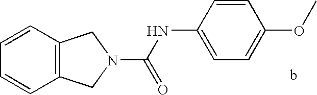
C12=C(C=CC=C1)CN(C(NC1=CC=C(OC)C=C1)=O)C2
